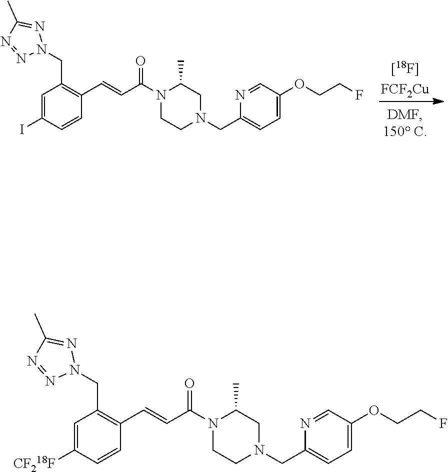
C1=C(I)C=CC(C=CC(=O)N2CCN(CC3=CC=C(OCCF)C=N3)CC2C)=C1CN1N=C(C)N=N1.C1=C([CF218F])C=CC(C=CC(=O)N2CCN(CC3=CC=C(OCCF)C=N3)CC2C)=C1CN1N=C(C)N=N1
